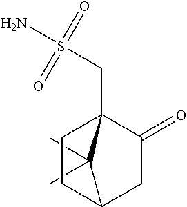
C1(=O)C2(CS(N)(=O)=O)C(C)(C)C(C1)CC2
